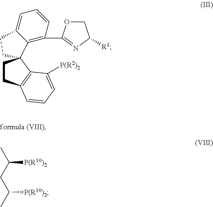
C1OC(C2=C3C(=CC=C2)CCC32CCC3=C2C([P(R2)2])=CC=C3)=NC1[R1].[P(R10)2]C(CC([P(R10)2])C)C
